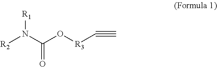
[R2]N(C(O[R3]C#C)=O)[R1]
